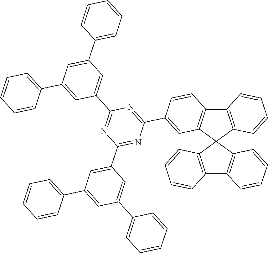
C12=C(C3(C4=C1C=CC(C1=NC(C5=CC(C6=CC=CC=C6)=CC(C6=CC=CC=C6)=C5)=NC(C5=CC(C6=CC=CC=C6)=CC(C6=CC=CC=C6)=C5)=N1)=C4)C1=C(C4=C3C=CC=C4)C=CC=C1)C=CC=C2
